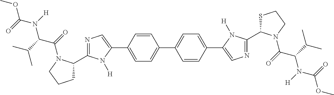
C1=C(C2=CN=C(C3CCCN3C(=O)C(C(C)C)N(C(OC)=O)[H])N2[H])C=CC(C2=CC=C(C3=CN=C(C4SCCN4C(=O)C(C(C)C)N(C(OC)=O)[H])N3[H])C=C2)=C1
